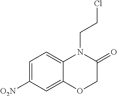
C1=C([O2N])C=C2C(=C1)N(CCCl)C(=O)CO2
